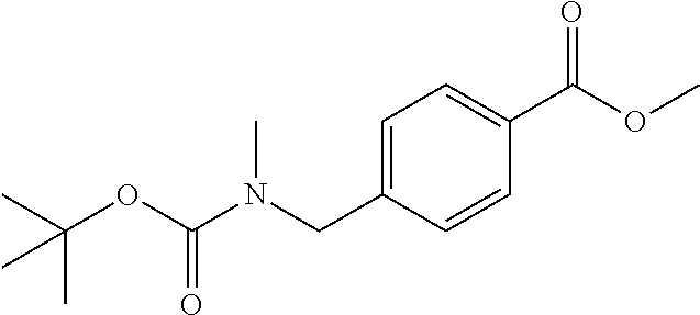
C1(C(OC)=O)=CC=C(CN(C(OC(C)(C)C)=O)C)C=C1
